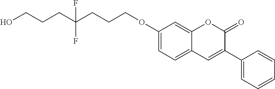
C(COC1=CC=C2C(=C1)OC(=O)C(C1=CC=CC=C1)=C2)CC(CCCO)(F)F
